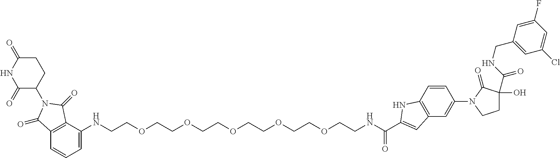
C12=C(C(NCCOCCOCCOCCOCCOCCNC(=O)C3=CC4=C(C=CC(N5C(=O)C(C(NCC6=CC(Cl)=CC(F)=C6)=O)(O)CC5)=C4)N3)=CC=C1)C(=O)N(C1C(=O)NC(=O)CC1)C2=O
